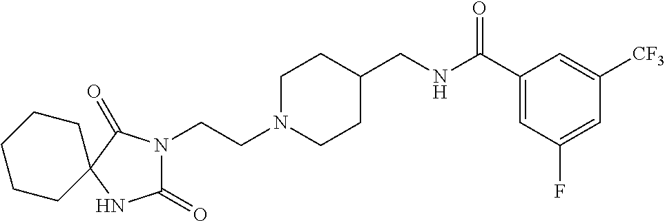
C1N(CCN2C(=O)NC3(C2=O)CCCCC3)CCC(CNC(C2=CC(F)=CC([CF3])=C2)=O)C1
